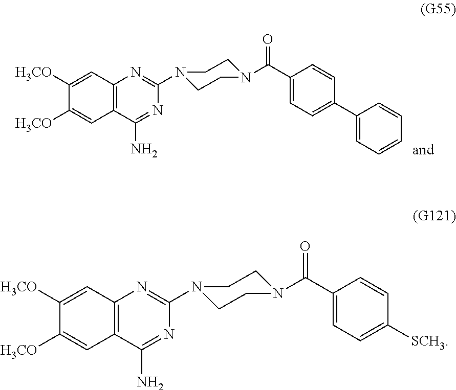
C12=C(C(N)=NC(N3CCN(C(C4=CC=C(C5=CC=CC=C5)C=C4)=O)CC3)=N1)C=C([H3CO])C([H3CO])=C2.C12=C(C(N)=NC(N3CCN(C(C4=CC=C([SCH3])C=C4)=O)CC3)=N1)C=C([H3CO])C([H3CO])=C2
